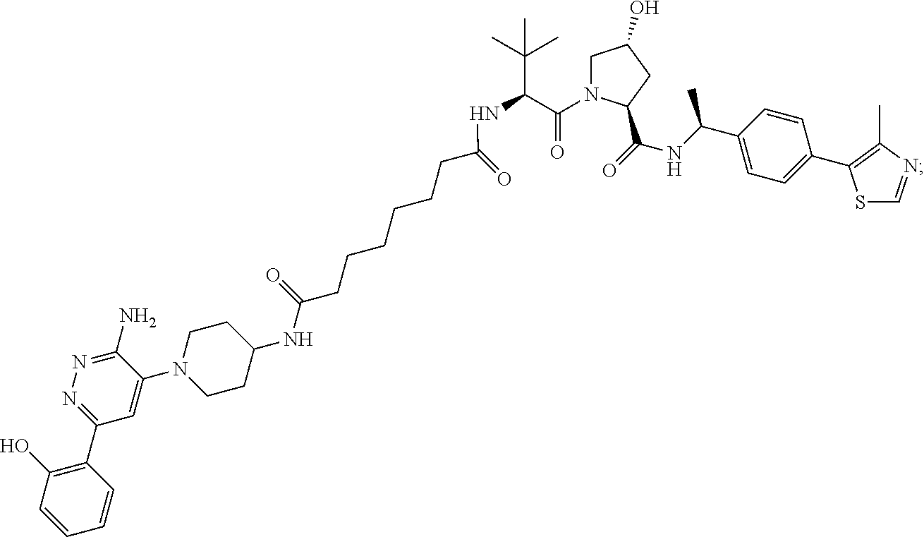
C1N(C(C(NC(CCCCCCC(NC2CCN(C3=CC(C4=C(O)C=CC=C4)=NN=C3N)CC2)=O)=O)C(C)(C)C)=O)C(C(NC(C2=CC=C(C3=C(C)N=CS3)C=C2)C)=O)CC1O
